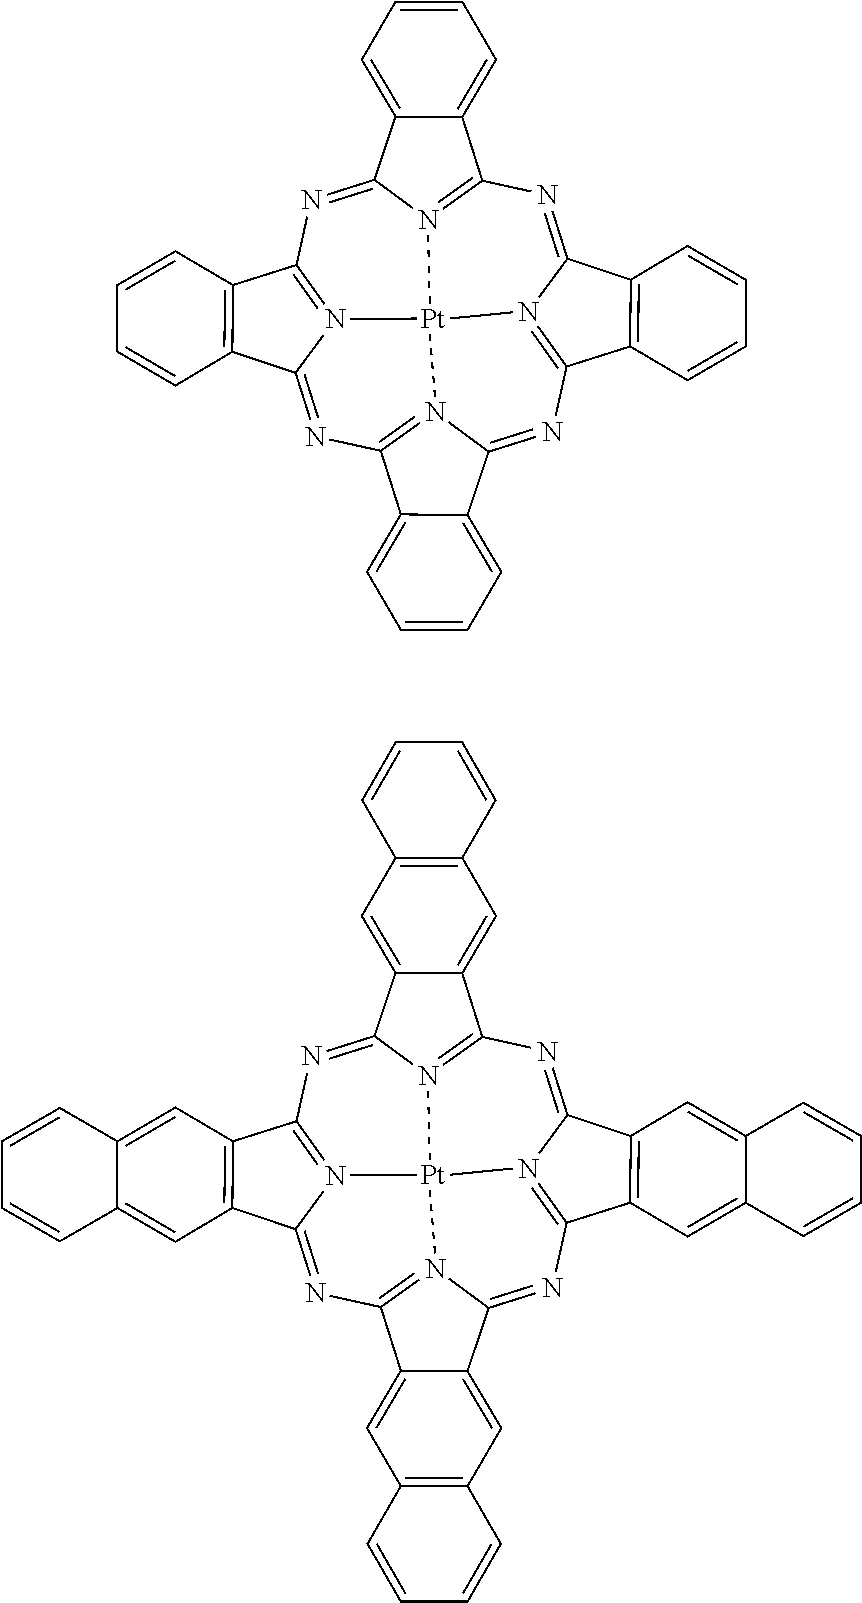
N1=C2N3=C(C4=C2C=CC=C4)N=C2N4=C(C5=CC=CC=C25)N=C2N5=C(C6=C2C=CC=C6)N=C2N(=C1C1=CC=CC=C21)[Pt]345.N1=C2N3=C(C4=C2C=C2C(=C4)C=CC=C2)N=C2N4=C(C5=CC6=C(C=C25)C=CC=C6)N=C2N5=C(C6=C2C=C2C(=C6)C=CC=C2)N=C2N(=C1C1=CC6=C(C=C21)C=CC=C6)[Pt]345
